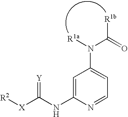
C1=C(NC([X][R2])=[Y])N=CC=C1N([R1a])C(=O)[R1b]
